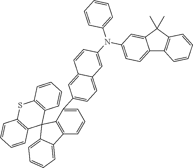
C1=C2C(=CC=C1)C1=C(C23C2=C(SC4=C3C=CC=C4)C=CC=C2)C(C2=CC=C3C(=C2)C=CC(N(C2=CC=CC=C2)C2=CC=C4C(=C2)C(C)(C)C2=C4C=CC=C2)=C3)=CC=C1
